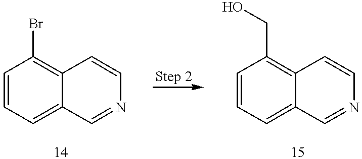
C1=CC=C2C(=C1Br)C=CN=C2.C1=CC=C2C(=C1CO)C=CN=C2
